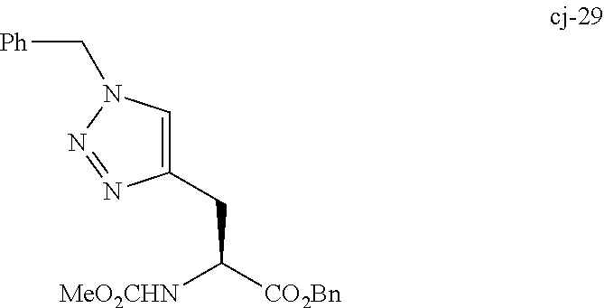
[MeO2CHN]C([CO2Bn])CC1=CN(C[Ph])N=N1
